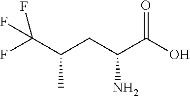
FC(C(CC(C(O)=O)N)C)(F)F
